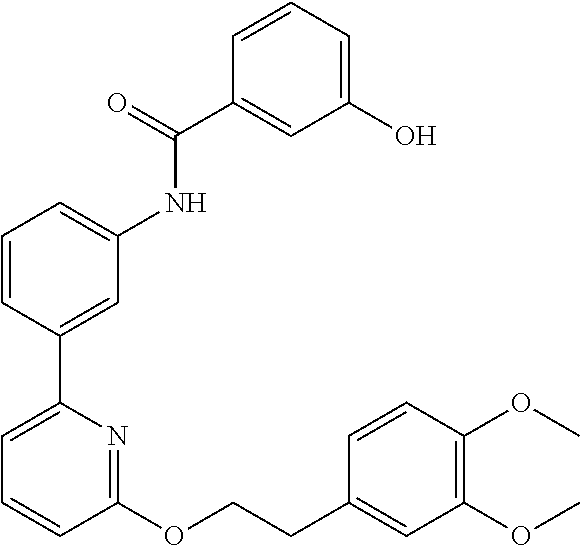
C1=CC(C2=CC=CC(OCCC3=CC(OC)=C(OC)C=C3)=N2)=CC(NC(C2=CC(O)=CC=C2)=O)=C1
